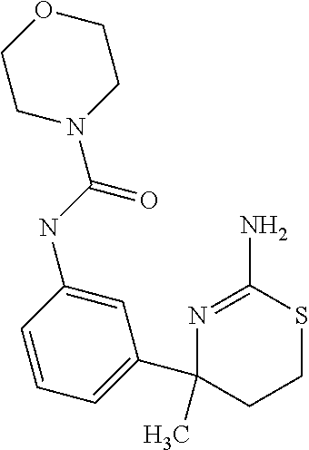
C1(C2=CC=CC(NC(N3CCOCC3)=O)=C2)(C)CCSC(N)=N1
